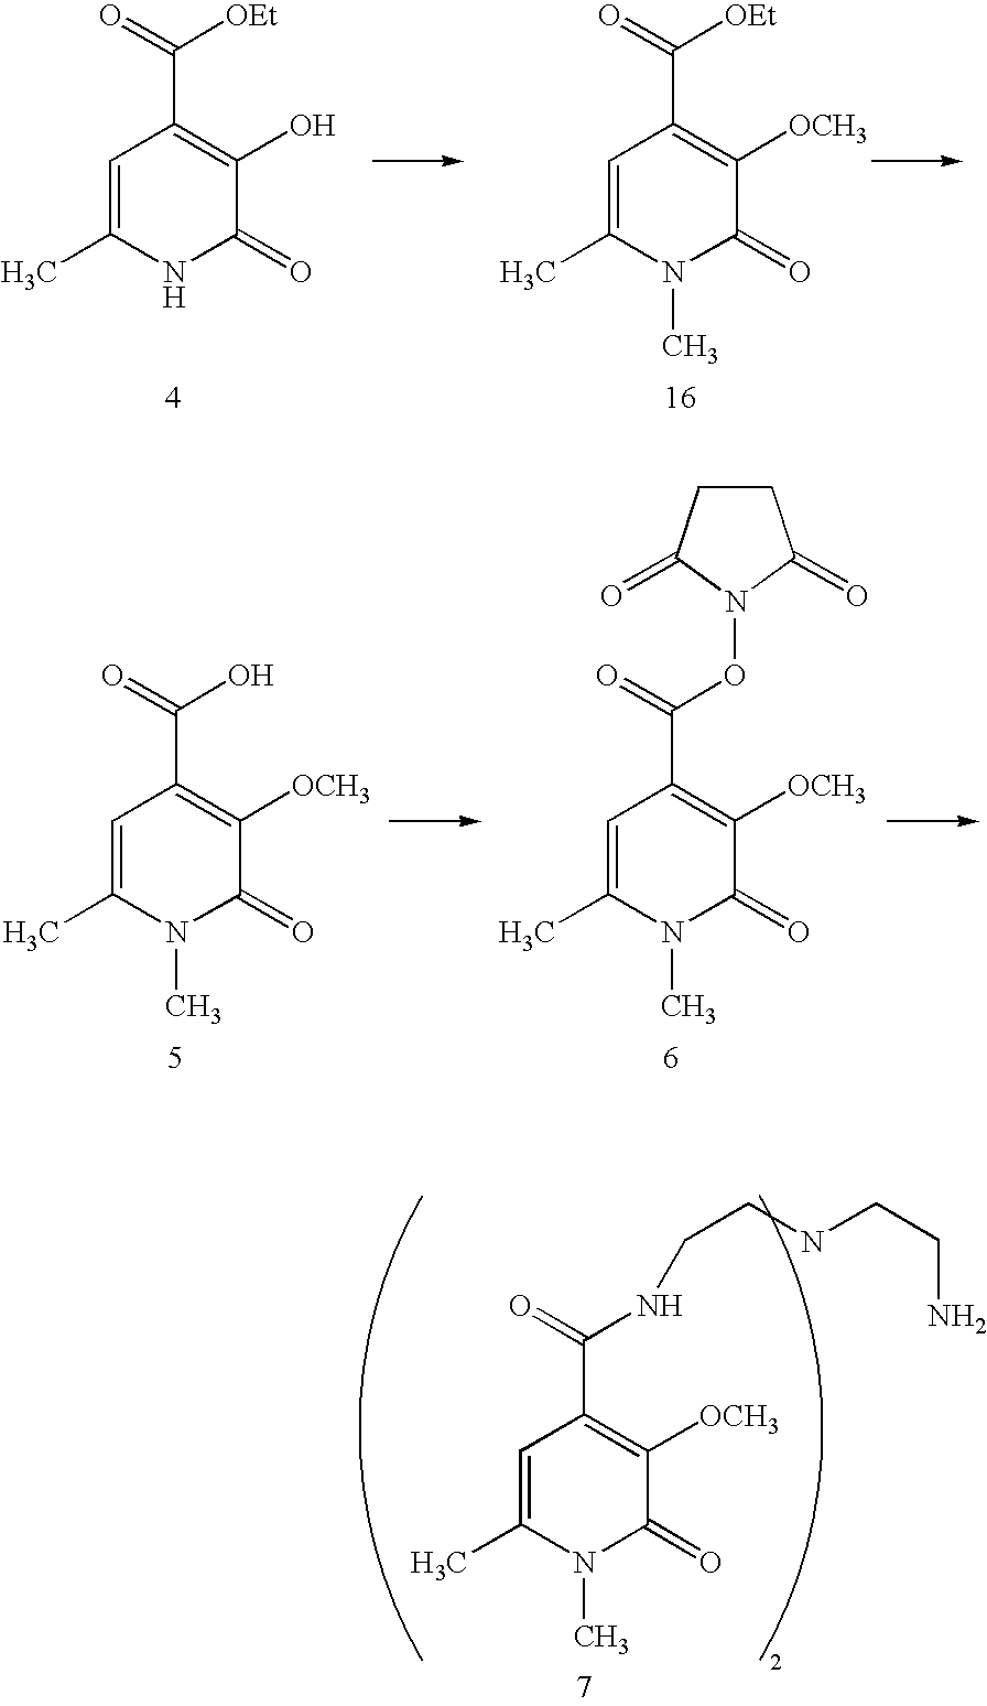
C1=C(C)NC(=O)C(O)=C1C(=O)[OEt].C1=C(C)N(C)C(=O)C([OCH3])=C1C(=O)[OEt].C1=C(C)N(C)C(=O)C([OCH3])=C1C(=O)O.C1=C(C)N(C)C(=O)C([OCH3])=C1C(=O)ON1C(=O)CCC1=O.C1=C(C)N(C)C(=O)C([OCH3])=C1C(=O)NCCNCCN
